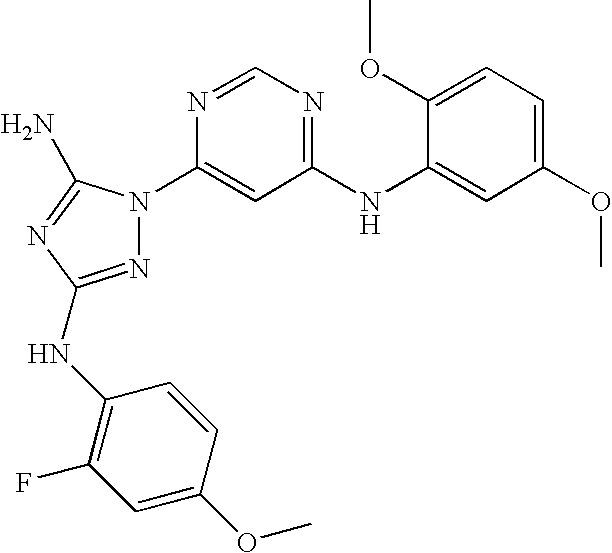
N1=C(NC2=C(F)C=C(OC)C=C2)N=C(N)N1C1=CC(NC2=CC(OC)=CC=C2OC)=NC=N1
